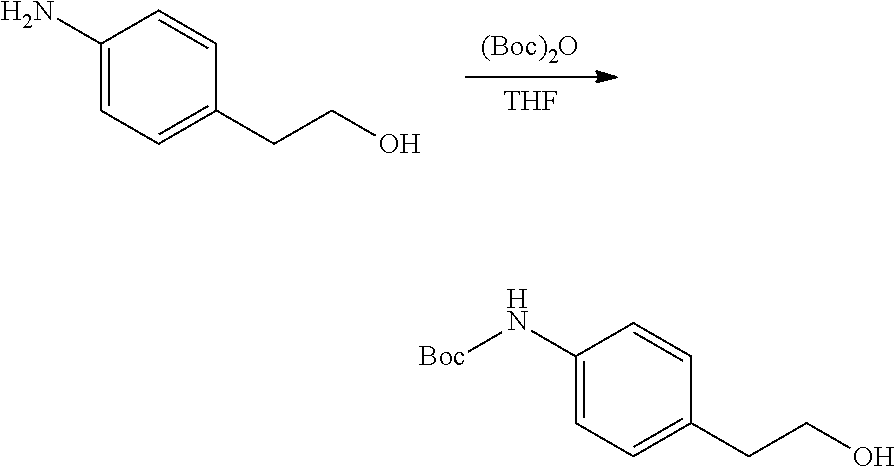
[THF].[(Boc)2O].C1(N)=CC=C(CCO)C=C1.C1(N[Boc])=CC=C(CCO)C=C1
